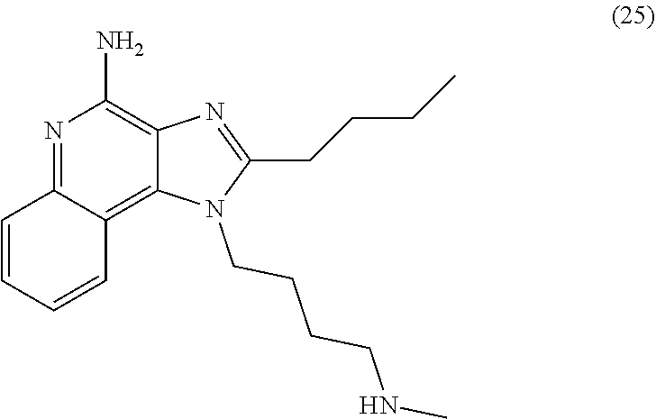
N1=C2C(=C3C(=C1N)N=C(CCCC)N3CCCCNC)C=CC=C2
